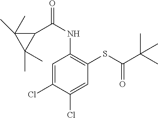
C1=C(Cl)C(Cl)=CC(SC(C(C)(C)C)=O)=C1NC(=O)C1C(C)(C)C1(C)C
